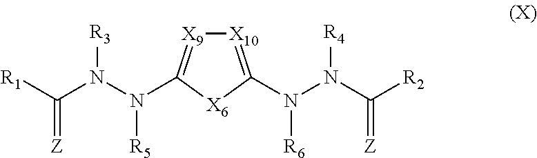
[X10]1=C(N(N(C([R2])=[Z])[R4])[R6])[X6]C(N(N(C([R1])=[Z])[R3])[R5])=[X9]1
